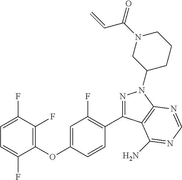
C1(OC2=CC(F)=C(C3=NN(C4CCCN(C(=O)C=C)C4)C4=C3C(N)=NC=N4)C=C2)=C(F)C(F)=CC=C1F
